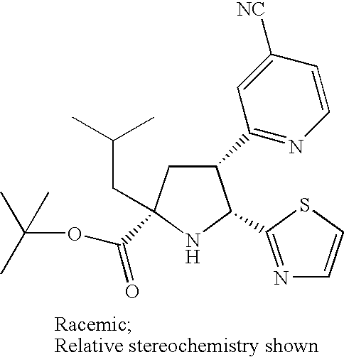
C1(C2=NC=CC([NC])=C2)CC(C(OC(C)(C)C)=O)(CC(C)C)NC1C1=NC=CS1
